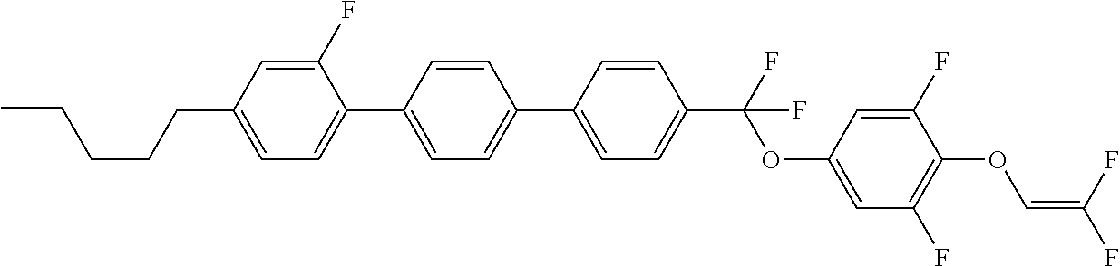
C1=C(C2=CC=C(C3=CC=C(CCCCC)C=C3F)C=C2)C=CC(C(F)(OC2=CC(F)=C(OC=C(F)F)C(F)=C2)F)=C1
